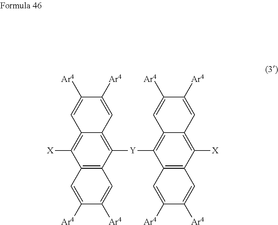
C1=C([Ar4])C([Ar4])=CC2=C1C([X])=C1C(=C2[Y]C2=C3C(=C([X])C4=C2C=C([Ar4])C([Ar4])=C4)C=C([Ar4])C([Ar4])=C3)C=C([Ar4])C([Ar4])=C1
